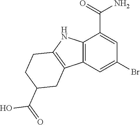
C12=C(C=C(Br)C=C1C(=O)N)C1=C(N2)CCC(C(O)=O)C1
